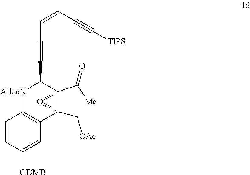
C(C=CC#C[TIPS])#CC1C2(C([Me])=O)C(C[OAc])(C3=C([AllocN]1)C=CC([ODMB])=C3)O2
